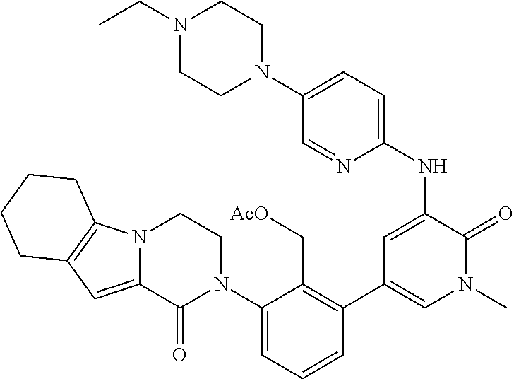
C1(N2CCN3C(=CC4=C3CCCC4)C2=O)=CC=CC(C2=CN(C)C(=O)C(NC3=CC=C(N4CCN(CC)CC4)C=N3)=C2)=C1C[AcO]
